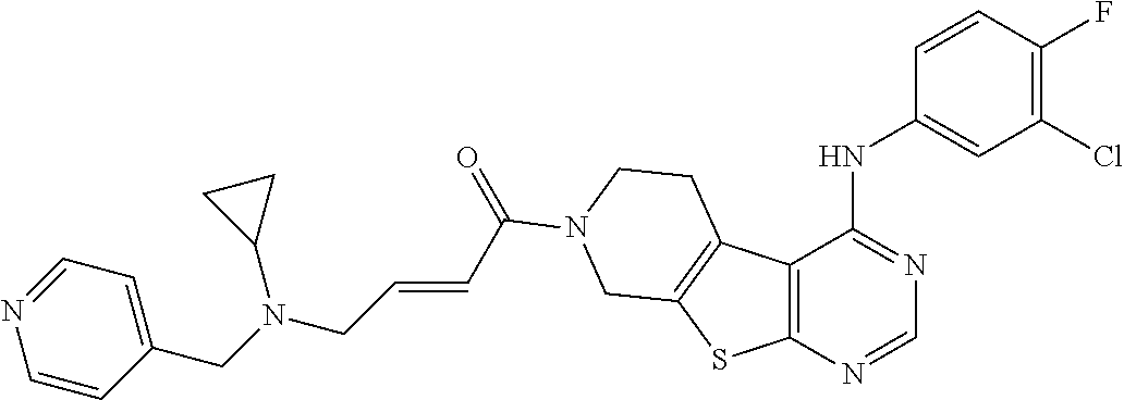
C12=C(N=CN=C1NC1=CC(Cl)=C(F)C=C1)SC1=C2CCN(C(=O)C=CCN(CC2=CC=NC=C2)C2CC2)C1
